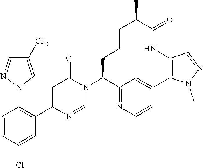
C1([CF3])=CN(C2=C(C3=CC(=O)N(C4CCCC(C)C(=O)NC5=C(C6=CC4=NC=C6)N(C)N=C5)C=N3)C=C(Cl)C=C2)N=C1
